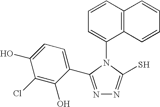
N1=C(C2=CC=C(O)C(Cl)=C2O)N(C2=CC=CC3=C2C=CC=C3)C(S)=N1
